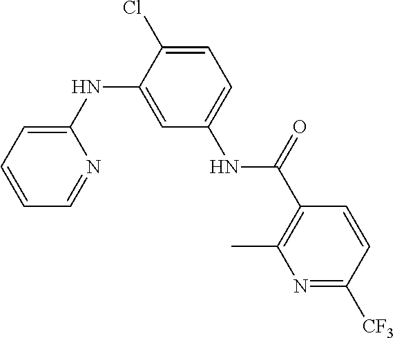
N(C1=CC(NC(C2=C(C)N=C([CF3])C=C2)=O)=CC=C1Cl)C1=CC=CC=N1
